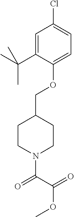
O(C1=CC=C(Cl)C=C1C(C)(C)C)CC1CCN(C(C(=O)OC)=O)CC1
